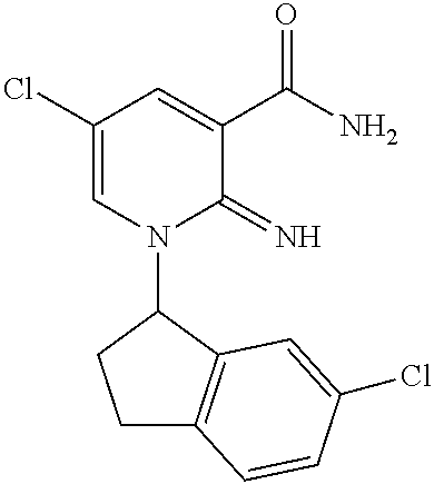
C1(Cl)=CN(C2CCC3=C2C=C(Cl)C=C3)C(=N)C(C(N)=O)=C1
